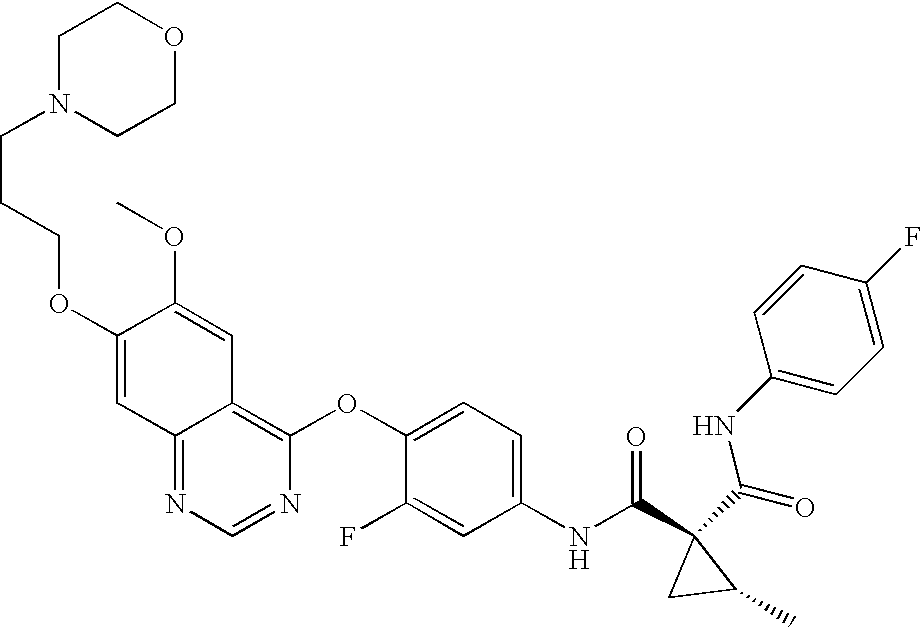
C1N(CCCOC2=CC3=NC=NC(OC4=CC=C(NC(C5(C(=O)NC6=CC=C(F)C=C6)CC5C)=O)C=C4F)=C3C=C2OC)CCOC1
